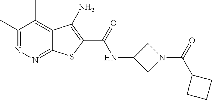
C1(C)=NN=C2C(=C1C)C(N)=C(C(=O)NC1CN(C(=O)C3CCC3)C1)S2
